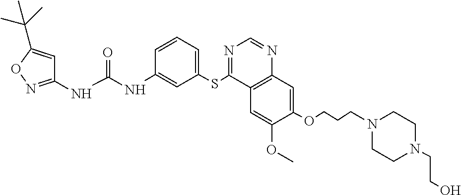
C1(NC(NC2=CC(SC3=NC=NC4=C3C=C(OC)C(OCCCN3CCN(CCO)CC3)=C4)=CC=C2)=O)=NOC(C(C)(C)C)=C1
